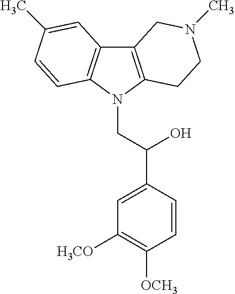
C12=C(N(CC(C3=CC([H3CO])=C([OCH3])C=C3)O)C3=C1C=C(C)C=C3)CCN(C)C2
